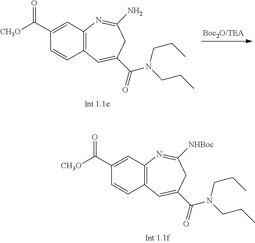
C1(C([CH3O])=O)=CC2=C(C=C1)C=C(C(N(CCC)CCC)=O)CC(N)=N2.C1(C([CH3O])=O)=CC2=C(C=C1)C=C(C(N(CCC)CCC)=O)CC([NHBoc])=N2
